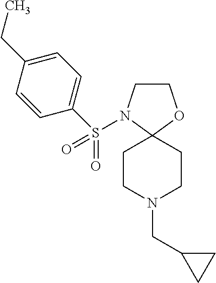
C1COC2(N1S(=O)(=O)C1=CC=C(CC)C=C1)CCN(CC1CC1)CC2
